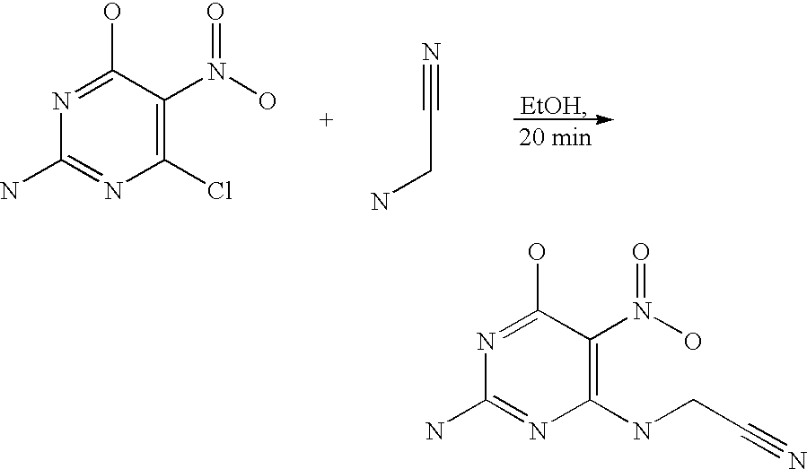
C1(N)=NC(NCC#N)=C(N(O)=O)C(O)=N1.C1(N)=NC(Cl)=C(N(O)=O)C(O)=N1.N#CCN
